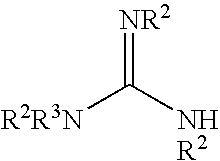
[NR2]=C([NHR2])[R2R3N]
